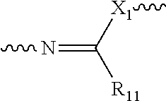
CN=C([R11])[X1]C
